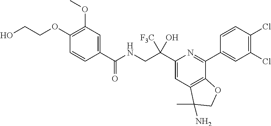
C1(OC)=C(OCCO)C=CC(C(NCC(C2=CC3=C(C(C4=CC(Cl)=C(Cl)C=C4)=N2)OCC3(C)N)([F3C])O)=O)=C1
